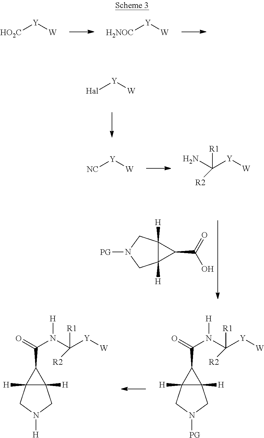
[H2NOC][Y][W].[HO2C][Y][W].[Hal][Y][W].C12([H])C([H])(CN([PG])C1)C2C(=O)O.[NC][Y][W].NC([Y][W])([R1])[R2].C12([H])C([H])(CN([PG])C1)C2C(=O)N(C([Y][W])([R1])[R2])[H].C12([H])C([H])(CN([H])C1)C2C(=O)N(C([Y][W])([R1])[R2])[H]
